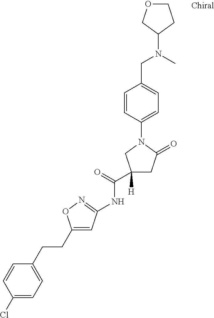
C1(Cl)=CC=C(CCC2=CC(NC(C3([H])CC(=O)N(C4=CC=C(CN(C)C5COCC5)C=C4)C3)=O)=NO2)C=C1
